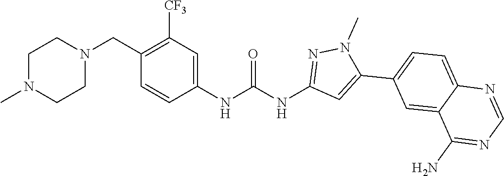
N1(C)CCN(CC2=C([CF3])C=C(NC(NC3=NN(C)C(C4=CC=C5C(=C4)C(N)=NC=N5)=C3)=O)C=C2)CC1
